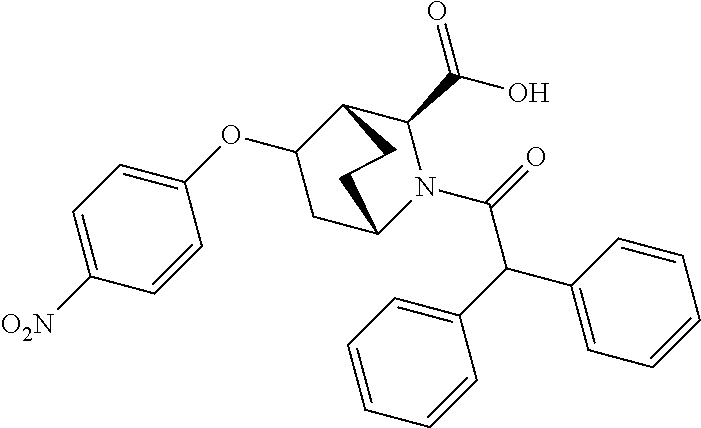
C1=C([O2N])C=CC(OC2CC3N(C(=O)C(C4=CC=CC=C4)C4=CC=CC=C4)C(C(O)=O)C2CC3)=C1
